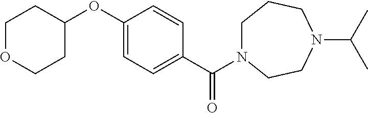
C1N(C(C2=CC=C(OC3CCOCC3)C=C2)=O)CCN(C(C)C)CC1
